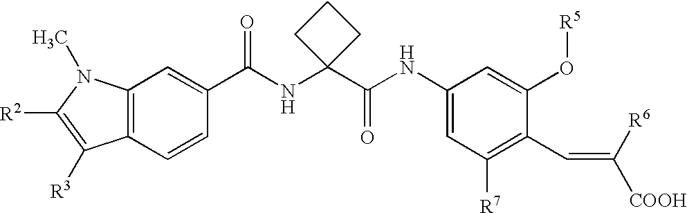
C12=C(C=CC(C(NC3(C(NC4=CC([R7])=C(C=C([COOH])[R6])C(O[R5])=C4)=O)CCC3)=O)=C1)C([R3])=C([R2])N2C
